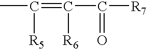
CC(=C(C([R7])=O)[R6])[R5]
